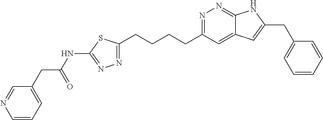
N1=C(CCCCC2=NN=C(NC(=O)CC3=CC=CN=C3)S2)C=C2C(=N1)NC(CC1=CC=CC=C1)=C2
